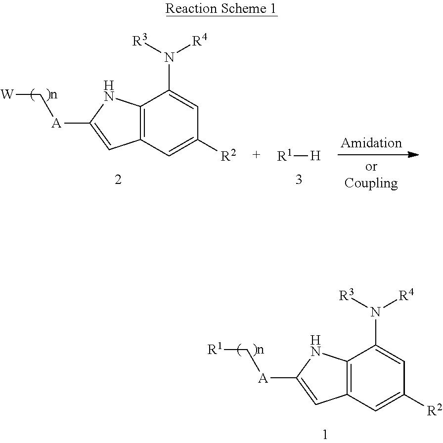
[R1][H].[W]C[A]C1=CC2=C(N1)C(N([R3])[R4])=CC([R2])=C2.[R1]C[A]C1=CC2=C(N1)C(N([R3])[R4])=CC([R2])=C2
